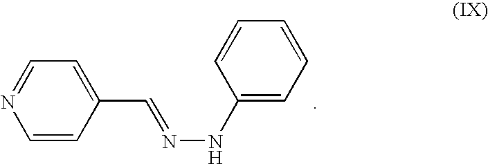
C1=NC=CC(C=NNC2=CC=CC=C2)=C1
